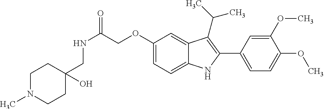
C(C(NCC1(O)CCN(C)CC1)=O)OC1=CC=C2C(=C1)C(C(C)C)=C(C1=CC=C(OC)C(OC)=C1)N2
